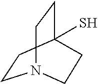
C1CC2(S)CCN1CC2
